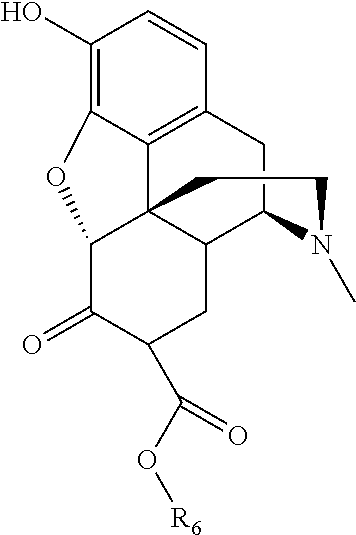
C1(O)=C2C3=C(C=C1)CC1C4C3(C(C(=O)C(C(O[R6])=O)C4)O2)CCN1C
